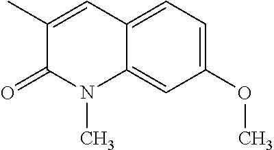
C1(OC)=CC=C2C(=C1)N(C)C(=O)C(C)=C2
